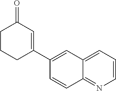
C1(C2=CC(=O)CCC2)=CC2=CC=CN=C2C=C1
